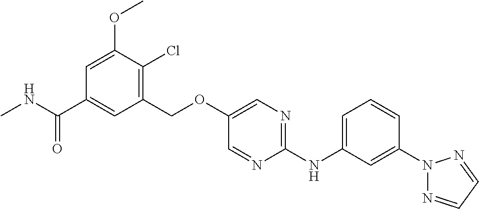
C1(COC2=CN=C(NC3=CC=CC(N4N=CC=N4)=C3)N=C2)=C(Cl)C(OC)=CC(C(NC)=O)=C1
